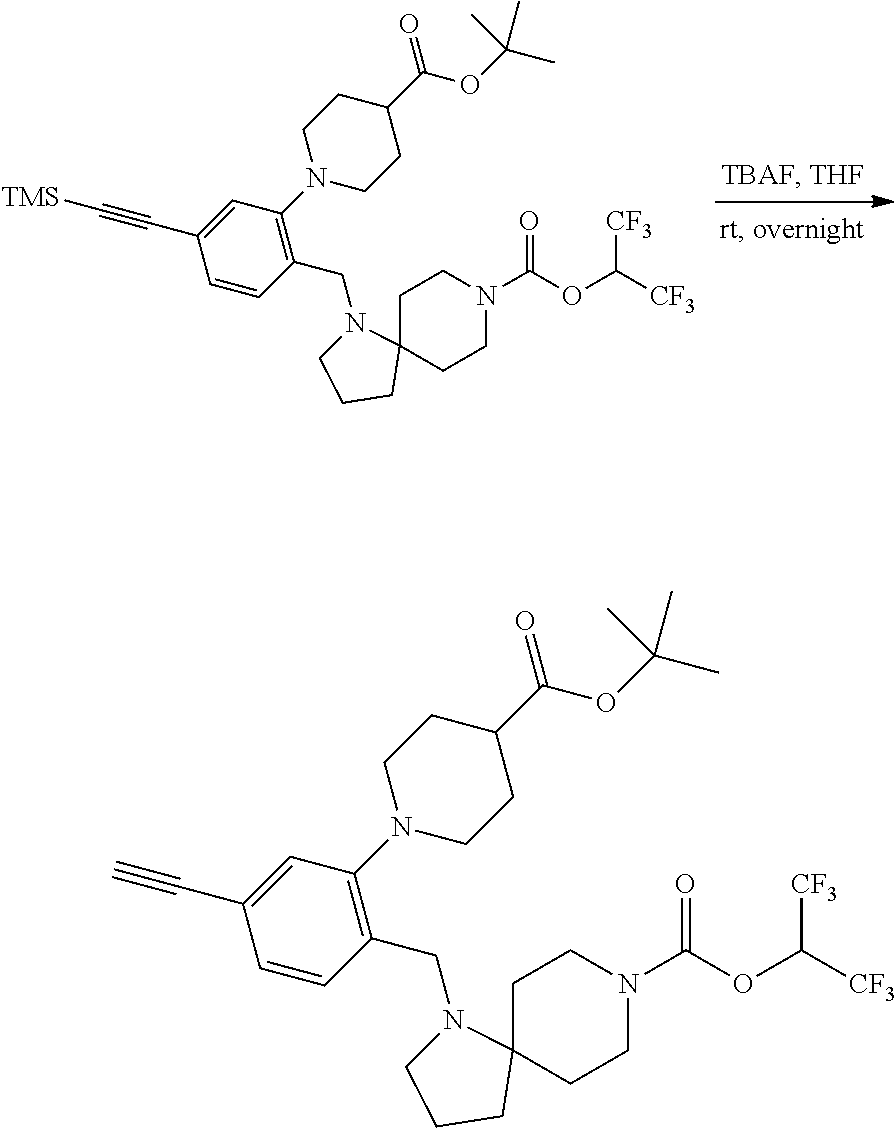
C1(CN2CCCC23CCN(C(OC([CF3])[CF3])=O)CC3)=C(N2CCC(C(OC(C)(C)C)=O)CC2)C=C(C#C[TMS])C=C1.C1(CN2CCCC23CCN(C(OC([CF3])[CF3])=O)CC3)=C(N2CCC(C(OC(C)(C)C)=O)CC2)C=C(C#C)C=C1
